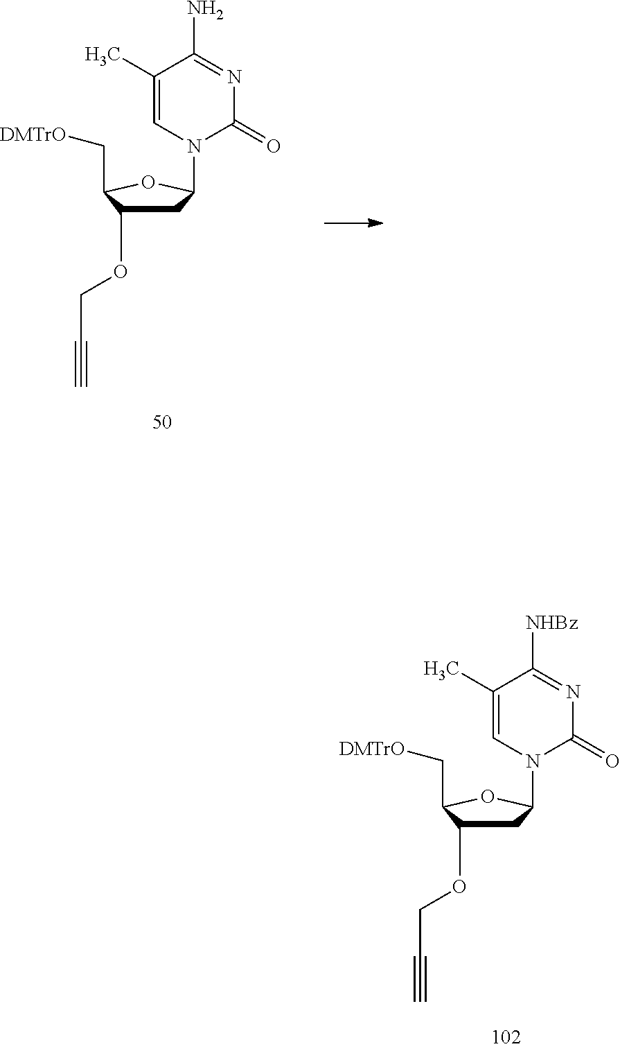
C1(C)=CN(C2CC(OCC#C)C(C[DMTrO])O2)C(=O)N=C1[NHBz].C1(C)=CN(C2CC(OCC#C)C(C[DMTrO])O2)C(=O)N=C1N
